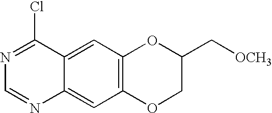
C1=NC2=CC3=C(C=C2C(Cl)=N1)OC(C[OCH3])CO3
